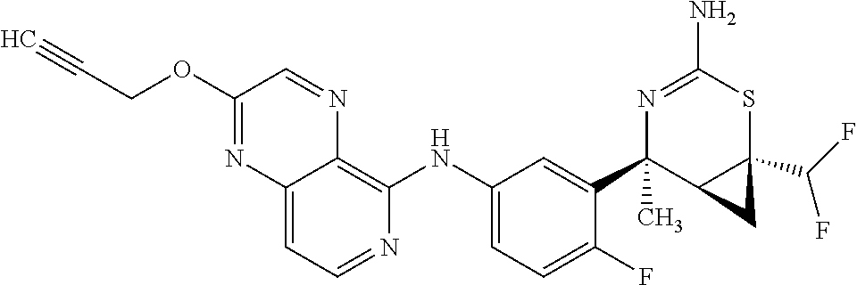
C12=CC=NC(NC3=CC=C(F)C(C4(C)C5C(C(F)F)(SC(N)=N4)C5)=C3)=C1N=CC(OCC#C)=N2
